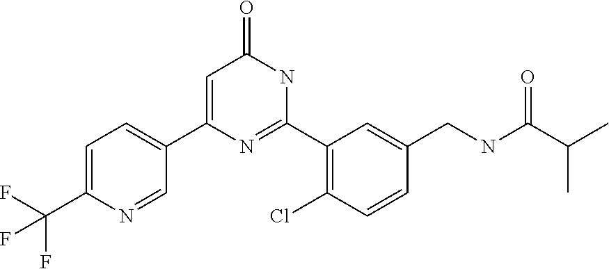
C1(C2=CC(=O)NC(C3=C(Cl)C=CC(CNC(C(C)C)=O)=C3)=N2)=CC=C(C(F)(F)F)N=C1
